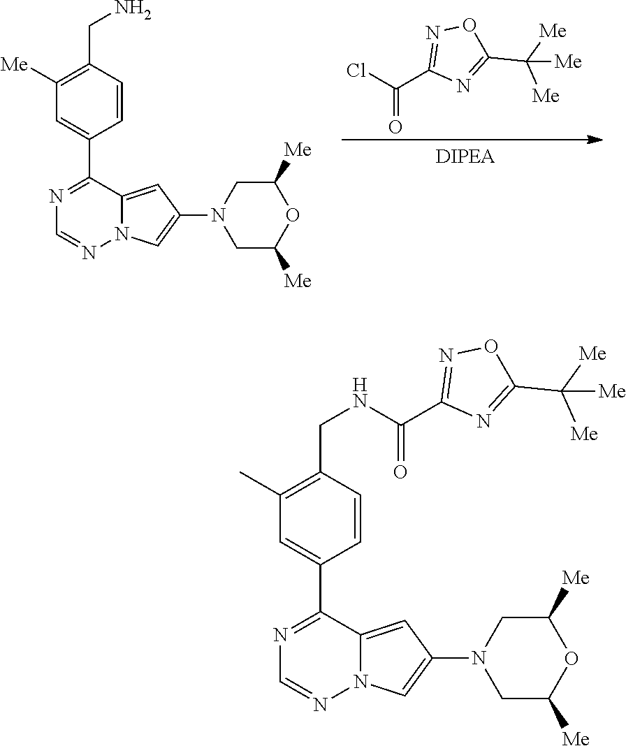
C1(C)=C(CNC(=O)C2=NOC(C([Me])([Me])[Me])=N2)C=CC(C2=NC=NN3C2=CC(N2CC([Me])OC([Me])C2)=C3)=C1.C1([Me])=C(CN)C=CC(C2=NC=NN3C2=CC(N2CC([Me])OC([Me])C2)=C3)=C1.ClC(C1=NOC(C([Me])([Me])[Me])=N1)=O
